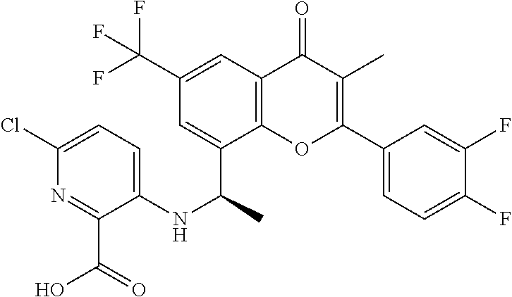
C1(F)=CC=C(C2=C(C)C(=O)C3=C(O2)C(C(NC2=CC=C(Cl)N=C2C(O)=O)C)=CC(C(F)(F)F)=C3)C=C1F
